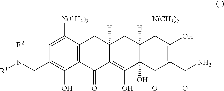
[R2]N(CC1=C(O)C2=C(C([N(CH3)2])=C1)CC1([H])C(=C(O)C3(O)C([H])(C1)C([N(CH3)2])C(O)=C(C(N)=O)C3=O)C2=O)[R1]
